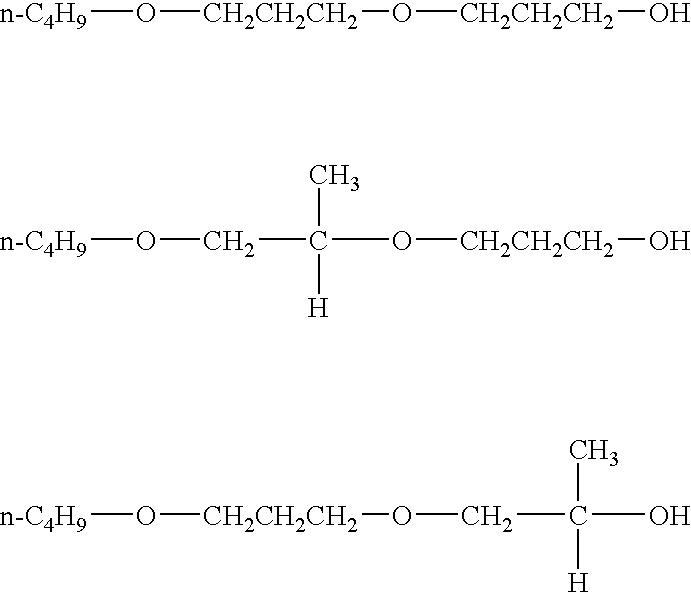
[n-C4H9]O[CH2CH2CH2]O[CH2CH2CH2]O.[n-C4H9]OCC(O[CH2CH2CH2]O)([H])C.[n-C4H9]O[CH2CH2CH2]OCC(O)(C)[H]
